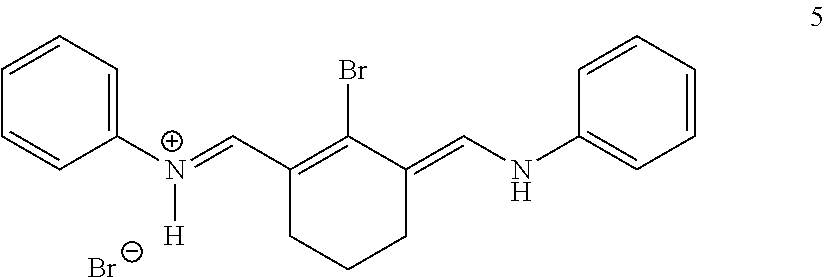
C1([N+](=CC2=C(Br)C(=CNC3=CC=CC=C3)CCC2)[H])=CC=CC=C1.[Br-]
